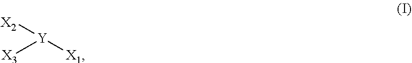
[X2][Y]([X1])[X3]
